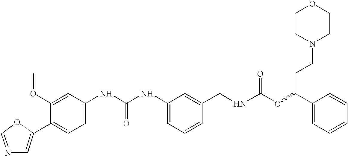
C1=C(C2=CC=C(NC(NC3=CC=CC(CNC(OC(C4=CC=CC=C4)CCN4CCOCC4)=O)=C3)=O)C=C2OC)OC=N1
